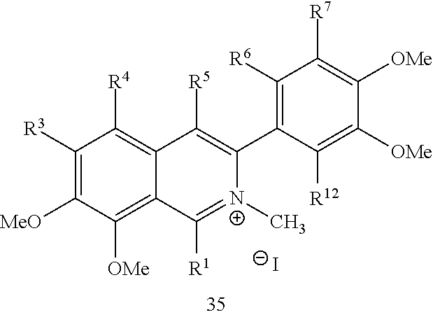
C1([R3])=C([MeO])C([OMe])=C2C(=C1[R4])C([R5])=C(C1=C([R6])C([R7])=C([OMe])C([OMe])=C1[R12])[N+](C)=C2[R1].[I-]
